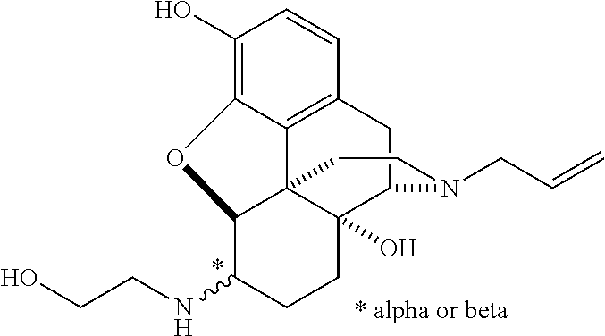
C1(O)=C2C3=C(C=C1)CC1C4(O)C3(C(C(NCCO)CC4)O2)CCN1CC=C
